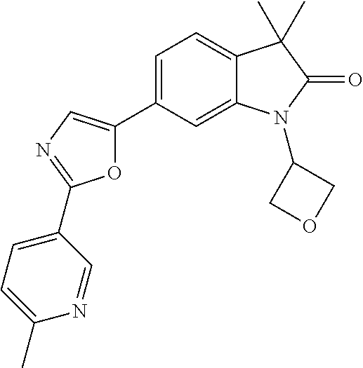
O1C(C2=CC=C3C(=C2)N(C2COC2)C(=O)C3(C)C)=CN=C1C1=CC=C(C)N=C1
